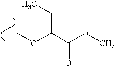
COC(C(OC)=O)CC
